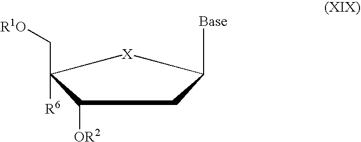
C1([OR2])C(C[R1O])([R6])[X]C([Base])C1
